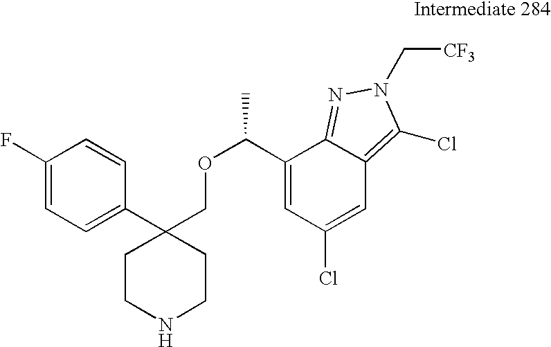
C1(C2(COC(C)C3=CC(Cl)=CC4=C(Cl)N(C[CF3])N=C34)CCNCC2)=CC=C(F)C=C1
